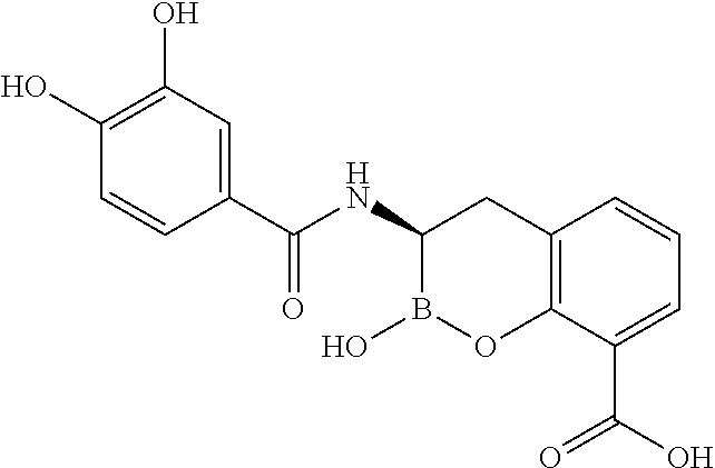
C12=C(C(C(O)=O)=CC=C1)OB(O)C(NC(=O)C1=CC(O)=C(O)C=C1)C2
